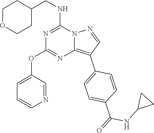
C1(CNC2=NC(OC3=CC=CN=C3)=NC3=C(C4=CC=C(C(=O)NC5CC5)C=C4)C=NN23)CCOCC1
